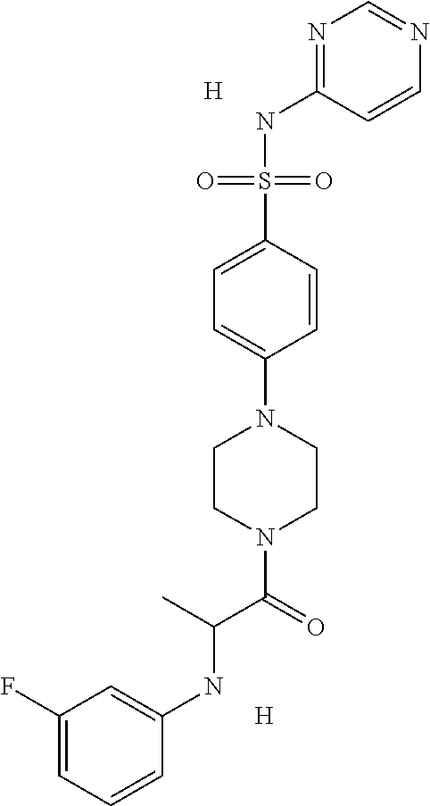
C1(F)=CC=CC(NC(C(=O)N2CCN(C3=CC=C(S(NC4=NC=NC=C4)(=O)=O)C=C3)CC2)C)=C1.[H].[H]
